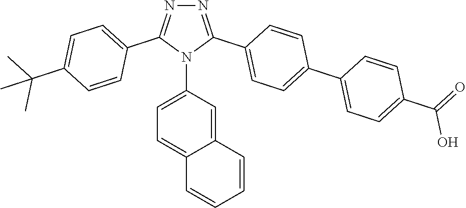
N1=C(C2=CC=C(C3=CC=C(C(=O)O)C=C3)C=C2)N(C2=CC=C3C(=C2)C=CC=C3)C(C2=CC=C(C(C)(C)C)C=C2)=N1
